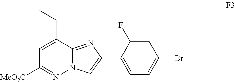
C1(C2=CC=C(Br)C=C2F)=CN2C(=N1)C(CC)=CC([MeO2C])=N2
